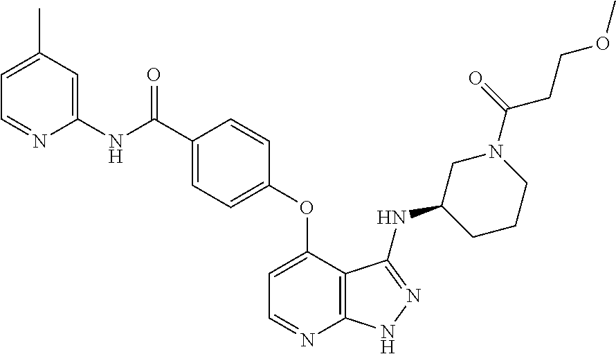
N(C(=O)C1=CC=C(OC2=CC=NC3=C2C(NC2CCCN(C(=O)CCOC)C2)=NN3)C=C1)C1=CC(C)=CC=N1
